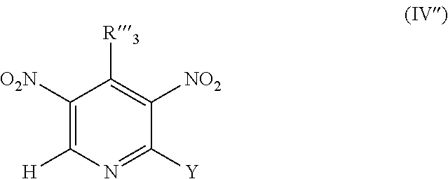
C1([O2N])=C([H])N=C([Y])C([NO2])=C1[R3]
